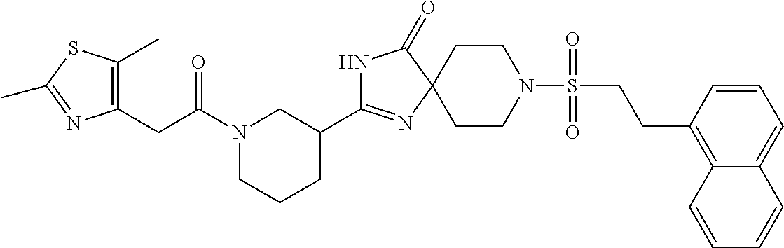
C1CN(S(=O)(=O)CCC2=C3C(=CC=C2)C=CC=C3)CCC12N=C(C1CN(C(CC3=C(C)SC(C)=N3)=O)CCC1)NC2=O
